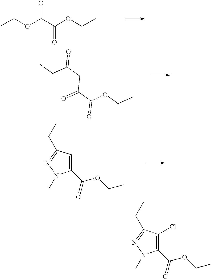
CCOC(C(OCC)=O)=O.C(C(OCC)=O)(CC(CC)=O)=O.C1=C(C(OCC)=O)N(C)N=C1CC.C1(Cl)=C(C(OCC)=O)N(C)N=C1CC
